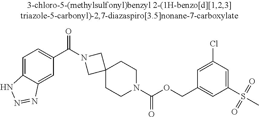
C1(S(C)(=O)=O)=CC(Cl)=CC(COC(N2CCC3(CC2)CN(C(C2=CC=C4C(=C2)N=NN4)=O)C3)=O)=C1
